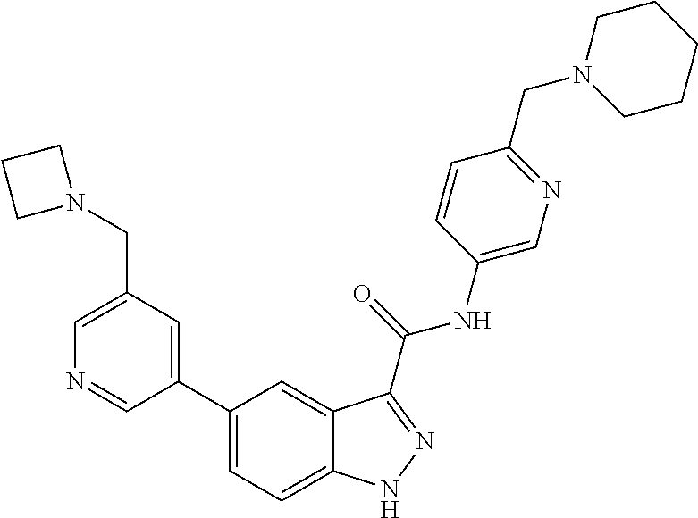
C1(CN2CCC2)=CN=CC(C2=CC=C3C(=C2)C(C(NC2=CN=C(CN4CCCCC4)C=C2)=O)=NN3)=C1
